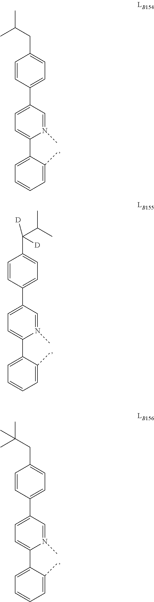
C1(C2=CC=C(C3=CC=C(CC(C)C)C=C3)C=N2C)=CC=CC=C1C.C1(C2=CC=C(C3=CC=C(CC(C)(C)C)C=C3)C=N2C)=CC=CC=C1C.C1(C2=CC=C(C3=CC=C(C(C(C)C)([D])[D])C=C3)C=N2C)=CC=CC=C1C
